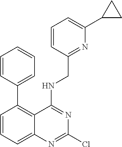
C1=CC(C2=C3C(=CC=C2)N=C(Cl)N=C3NCC2=NC(C3CC3)=CC=C2)=CC=C1
